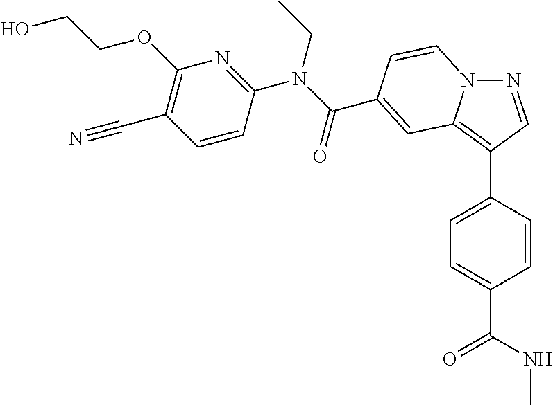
N1=CC(C2=CC=C(C(NC)=O)C=C2)=C2N1C=CC(C(N(C1=NC(OCCO)=C(C#N)C=C1)CC)=O)=C2
